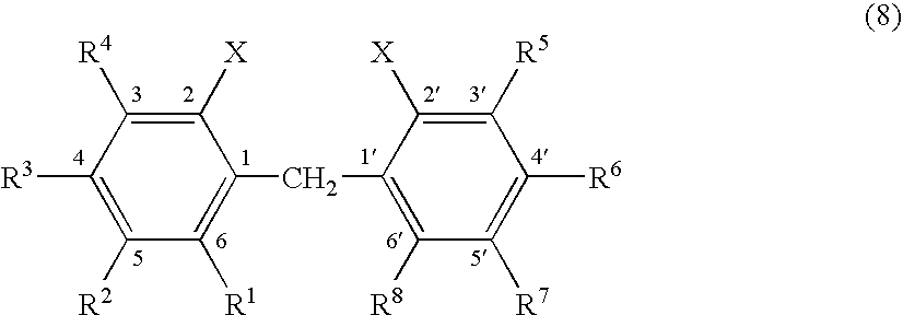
C1([R1])=C(CC2=C([R8])C([R7])=C([R6])C([R5])=C2[X])C([X])=C([R4])C([R3])=C1[R2]
